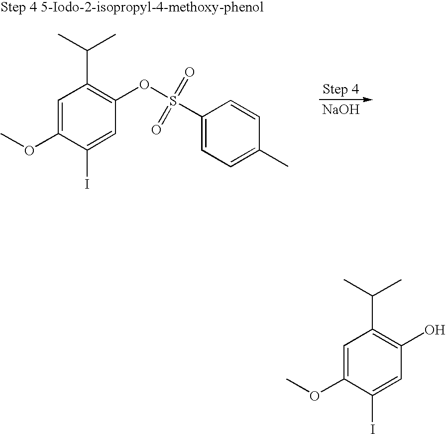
[NaOH].C1=C(OC)C(I)=CC(OS(C2=CC=C(C)C=C2)(=O)=O)=C1C(C)C.C1=C(OC)C(I)=CC(O)=C1C(C)C
